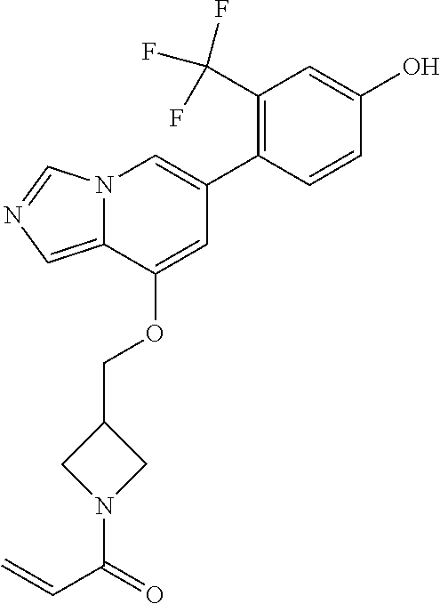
C1(C(F)(F)F)=C(C2=CN3C(=CN=C3)C(OCC3CN(C(=O)C=C)C3)=C2)C=CC(O)=C1
